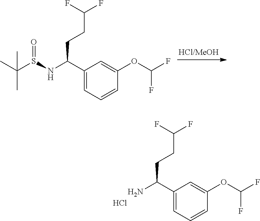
C1(C(NS(C(C)(C)C)=O)CCC(F)F)=CC=CC(OC(F)F)=C1.C1(C(N)CCC(F)F)=CC=CC(OC(F)F)=C1.Cl
